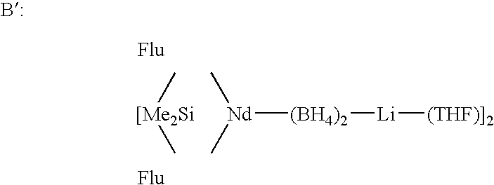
[Flu].[Nd]([(BH4)2][Li][(THF)]2])(C)C.[[Me2Si](C)C.[Flu]
